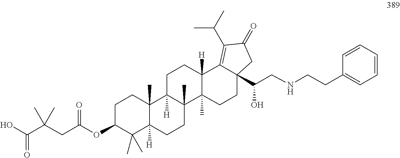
C(C1=CC=CC=C1)CNCC(O)C12CCC3(C)C([H])(C1=C(C(C)C)C(=O)C2)CCC1([H])C3(C)CCC2([H])C1(C)CCC(OC(CC(C(O)=O)(C)C)=O)C2(C)C
